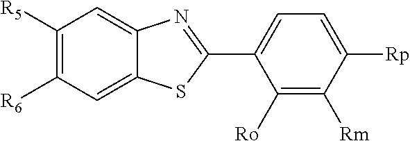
C1([R5])=C([R6])C=C2C(=C1)N=C(C1=CC=C([Rp])C([Rm])=C1[Ro])S2
